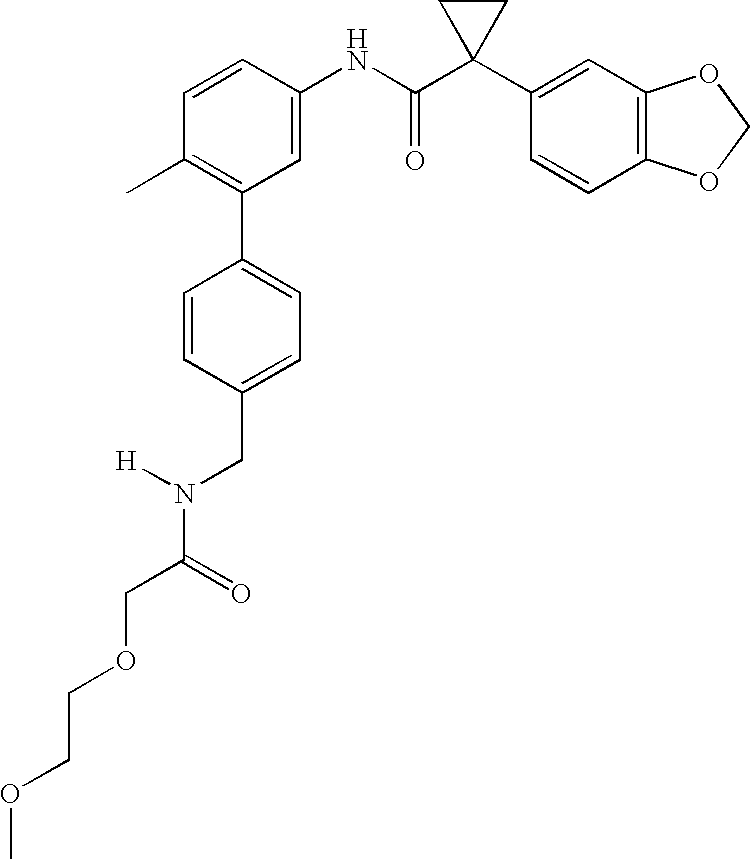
C1(NC(C2(C3=CC4=C(C=C3)OCO4)CC2)=O)=CC(C2=CC=C(CN(C(COCCOC)=O)[H])C=C2)=C(C)C=C1
